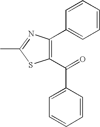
C1(C2=CC=CC=C2)=C(C(=O)C2=CC=CC=C2)SC(C)=N1
